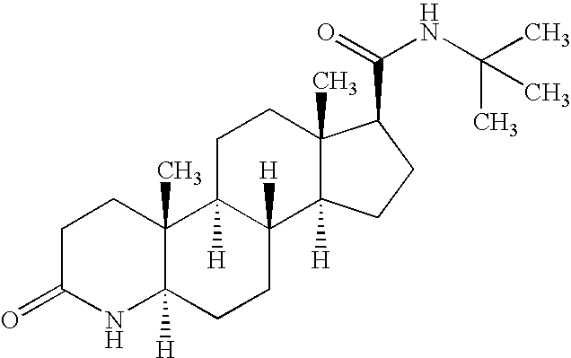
C1C(=O)NC2([H])C(C)(C1)C1([H])C([H])(CC2)C2([H])C(C)(CC1)C(C(=O)NC(C)(C)C)CC2
